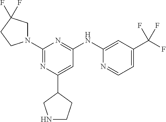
C1(C2CNCC2)=CC(NC2=CC(C(F)(F)F)=CC=N2)=NC(N2CC(F)(F)CC2)=N1
